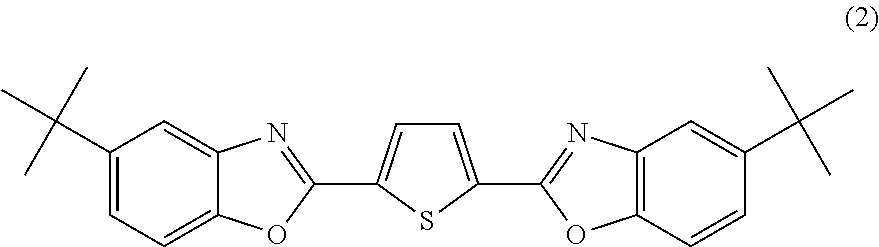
C1(C(C)(C)C)=CC=C2C(=C1)N=C(C1=CC=C(C3=NC4=C(C=CC(C(C)(C)C)=C4)O3)S1)O2
